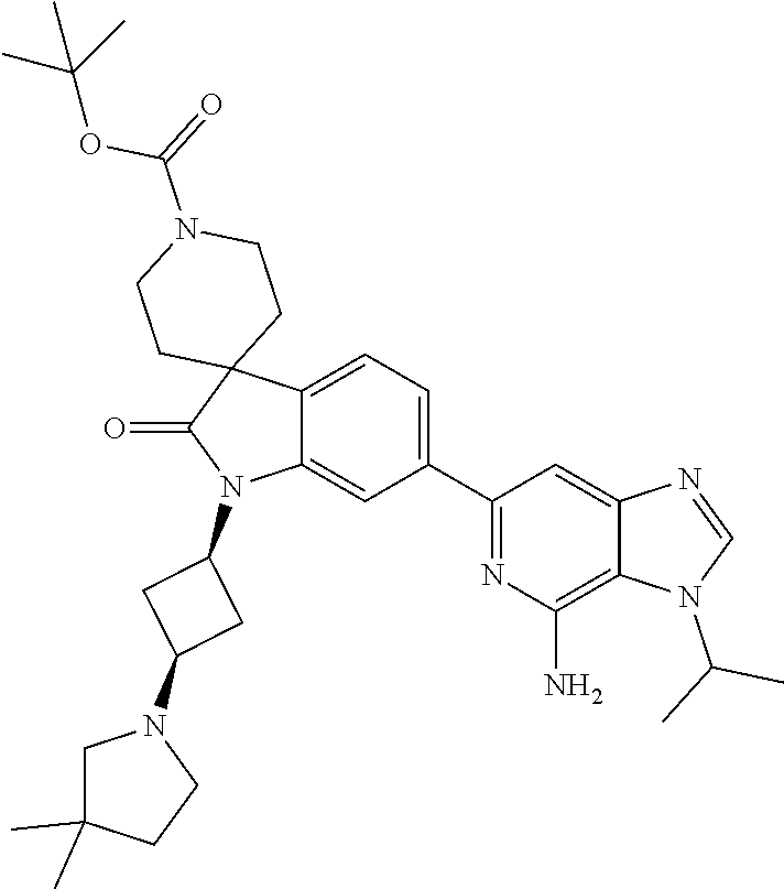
NC1=C2C(=CC(C3=CC=C4C(=C3)N(C3CC(N5CC(C)(C)CC5)C3)C(=O)C43CCN(C(OC(C)(C)C)=O)CC3)=N1)N=CN2C(C)C
